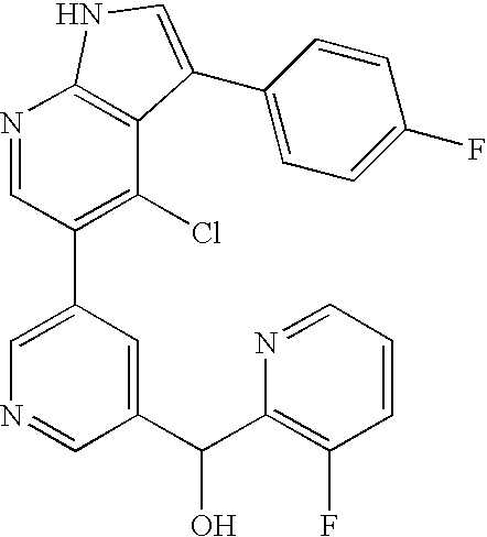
N1=CC(C2=CN=CC(C(C3=C(F)C=CC=N3)O)=C2)=C(Cl)C2=C1NC=C2C1=CC=C(F)C=C1
